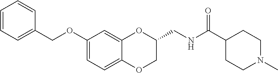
C1(OCC2=CC=CC=C2)=CC=C2C(=C1)OC(CNC(C1CCN(C)CC1)=O)CO2
